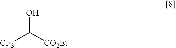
[CF3]C([CO2Et])O
